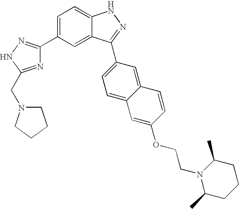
C1(C2=CC=C3C(=C2)C(C2=CC=C4C(=C2)C=CC(OCCN2C(C)CCCC2C)=C4)=NN3)=NNC(CN2CCCC2)=N1
